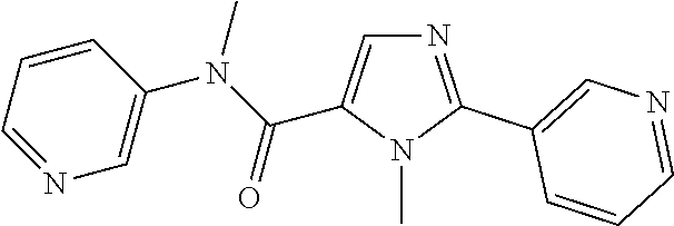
N1=C(C2=CN=CC=C2)N(C)C(C(N(C2=CN=CC=C2)C)=O)=C1
